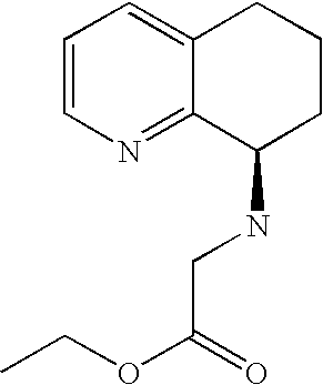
C1=CN=C2C(=C1)CCCC2NCC(=O)OCC
